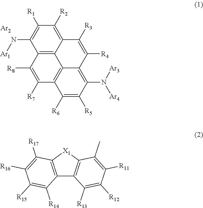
C1(N[Ar1])=C([R1])C([R2])=C2C3=C1C([R8])=C([R7])C1=C3C(=C(N([Ar3])[Ar4])C([R5])=C1[R6])C([R4])=C2[R3].[Ar2].C12=C([X1]C3=C1C([R13])=C([R12])C([R11])=C3C)C([R17])=C([R16])C([R15])=C2[R14]
